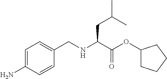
C1=C(N)C=CC(CNC(C(OC2CCCC2)=O)CC(C)C)=C1
